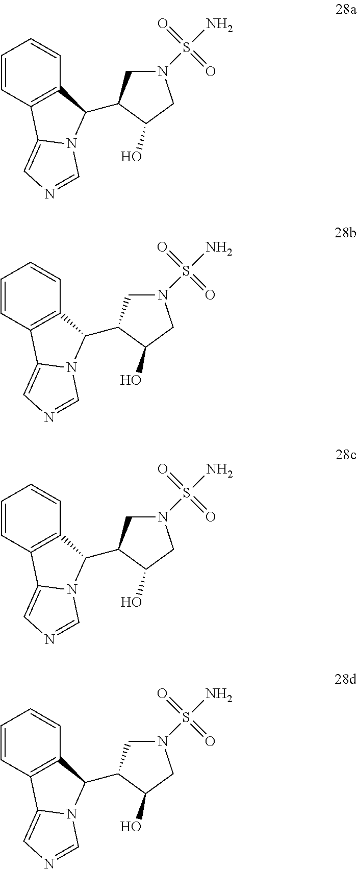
C1=CC2=C(C=C1)C(C1CN(S(N)(=O)=O)CC1O)N1C2=CN=C1.C1=CC2=C(C=C1)C(C1CN(S(N)(=O)=O)CC1O)N1C2=CN=C1.C1=CC2=C(C=C1)C(C1CN(S(N)(=O)=O)CC1O)N1C2=CN=C1.C1=CC2=C(C=C1)C(C1CN(S(N)(=O)=O)CC1O)N1C2=CN=C1
